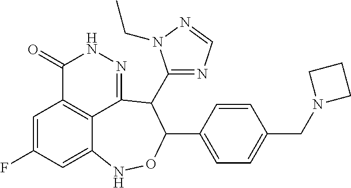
C1=C(F)C=C2C3=C1C(=O)NN=C3C(C1=NC=NN1CC)C(C1=CC=C(CN3CCC3)C=C1)ON2
